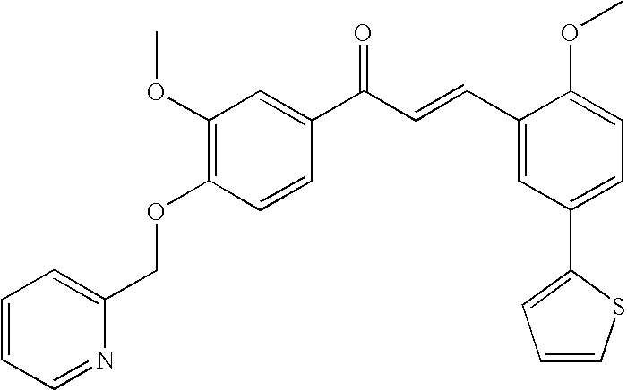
C1(OC)=C(OCC2=CC=CC=N2)C=CC(C(C=CC2=CC(C3=CC=CS3)=CC=C2OC)=O)=C1
